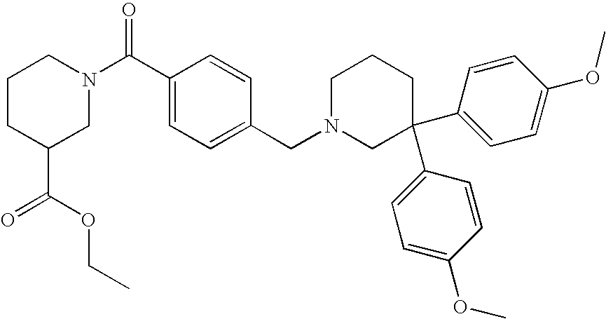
C1CC(C(=O)OCC)CN(C(C2=CC=C(CN3CC(C4=CC=C(OC)C=C4)(C4=CC=C(OC)C=C4)CCC3)C=C2)=O)C1
